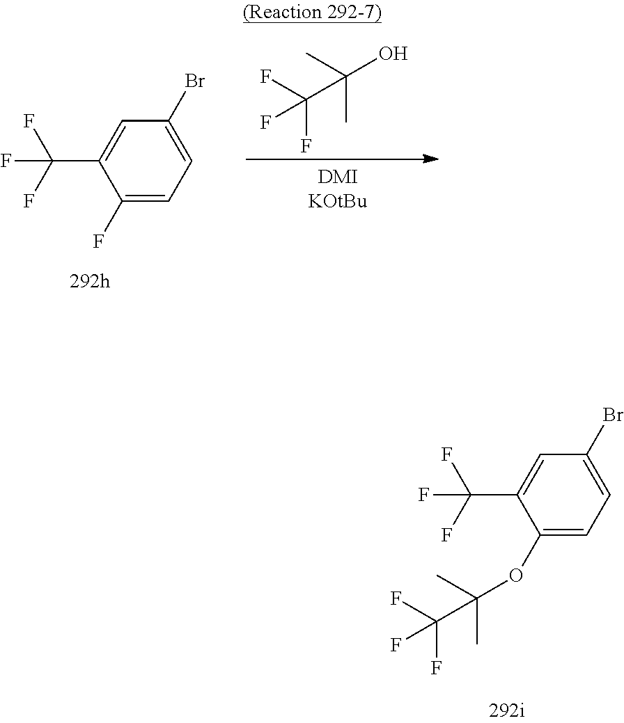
C1(F)=CC=C(Br)C=C1C(F)(F)F.FC(C(C)(C)O)(F)F.C1(OC(C)(C)C(F)(F)F)=CC=C(Br)C=C1C(F)(F)F
